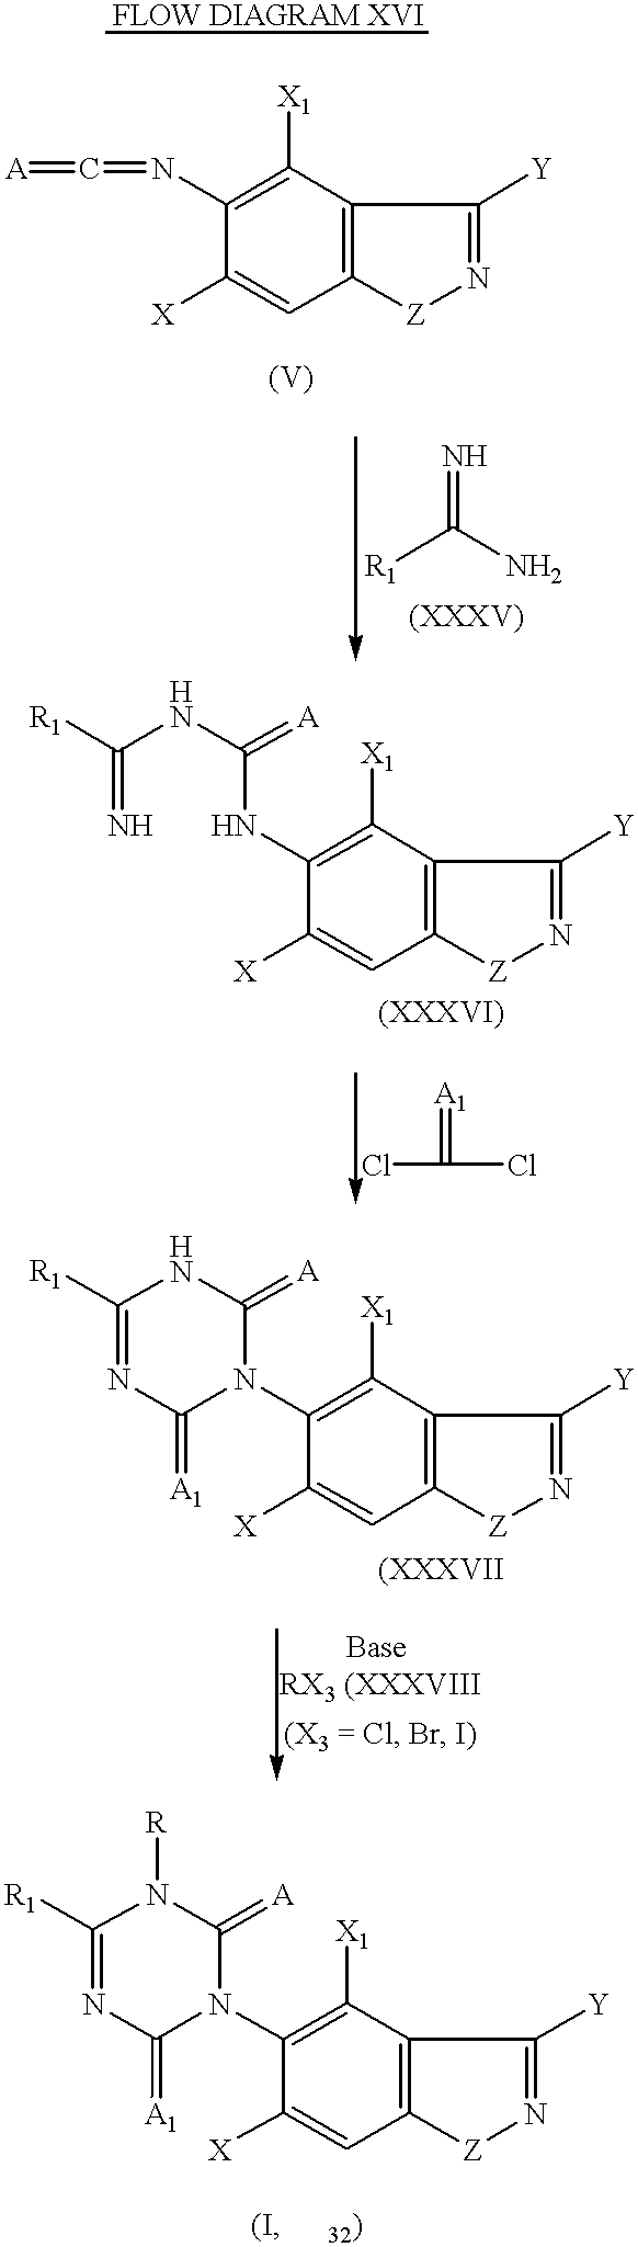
C1([X])=CC2=C(C([X1])=C1N=C=[A])C([Y])=N[Z]2.[R1]C(N)=N.C1([X])=CC2=C(C([X1])=C1NC(=[A])NC(=N)[R1])C([Y])=N[Z]2.ClC(=[A1])Cl.C1([X])=CC2=C(C([X1])=C1N1C(=[A])NC([R1])=NC1=[A1])C([Y])=N[Z]2.C1([X])=CC2=C(C([X1])=C1N1C(=[A])N([R])C([R1])=NC1=[A1])C([Y])=N[Z]2
